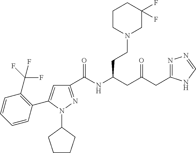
C1(C(NC(CC(CC2=NN=CN2)=O)CCN2CC(F)(F)CCC2)=O)=NN(C2CCCC2)C(C2=C(C(F)(F)F)C=CC=C2)=C1
